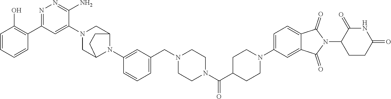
C1=CC=CC(C2=NN=C(N)C(N3CC4N(C5=CC(CN6CCN(C(C7CCN(C8=CC=C9C(=C8)C(=O)N(C8CCC(=O)NC8=O)C9=O)CC7)=O)CC6)=CC=C5)C(C3)CC4)=C2)=C1O
